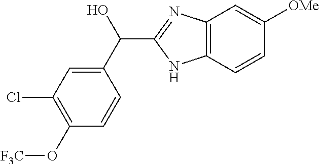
C12=C(C=CC([OMe])=C1)NC(C(C1=CC(Cl)=C(O[F3C])C=C1)O)=N2
